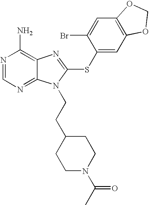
N1=CN=C2C(=C1N)N=C(SC1=CC3=C(C=C1Br)OCO3)N2CCC1CCN(C(C)=O)CC1
